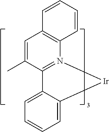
C12=N(C3=C(C=C1C)C=CC=C3)[Ir]C1=CC=CC=C21
